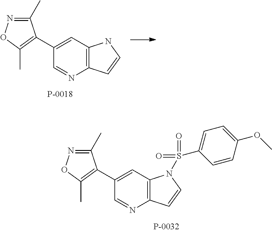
C1(C2=C(C)ON=C2C)=CC2=C(N=C1)C=CN2.C1(C2=C(C)ON=C2C)=CC2=C(N=C1)C=CN2S(=O)(=O)C1=CC=C(OC)C=C1
